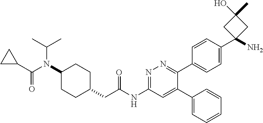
N1=C(NC(CC2CCC(N(C(=O)C3CC3)C(C)C)CC2)=O)C=C(C2=CC=CC=C2)C(C2=CC=C(C3(N)CC(C)(O)C3)C=C2)=N1
